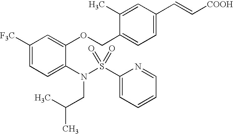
C1([F3C])=CC=C(N(S(C2=CC=CC=N2)(=O)=O)CC(C)C)C(OCC2=CC=C(C=C[COOH])C=C2C)=C1
